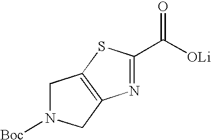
C1N([Boc])CC2=C1SC(C([OLi])=O)=N2
